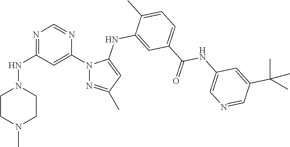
N1=C(NN2CCN(C)CC2)C=C(N2N=C(C)C=C2NC2=CC(C(NC3=CN=CC(C(C)(C)C)=C3)=O)=CC=C2C)N=C1
